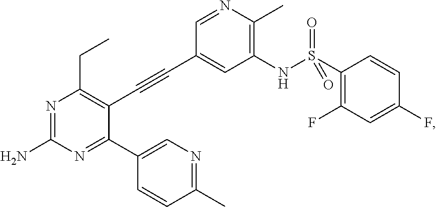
N1=C(N)N=C(C2=CN=C(C)C=C2)C(C#CC2=CC(NS(=O)(=O)C3=C(F)C=C(F)C=C3)=C(C)N=C2)=C1CC
